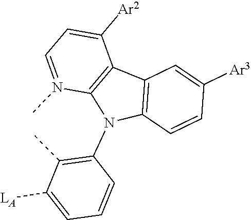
C1=C([Ar2])C2=C(N(C)=C1)N(C1=C(C)C([LA])=CC=C1)C1=C2C=C([Ar3])C=C1
